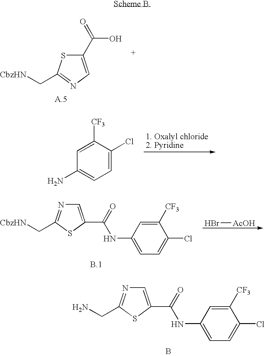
C1(C(=O)O)=CN=C(C[CbzHN])S1.C1=C(Cl)C([CF3])=CC(N)=C1.C1=C(C(=O)NC2=CC=C(Cl)C([CF3])=C2)SC(CN)=N1.B.Br[AcOH].C1=C(C(=O)NC2=CC=C(Cl)C([CF3])=C2)SC(C[CbzHN])=N1
